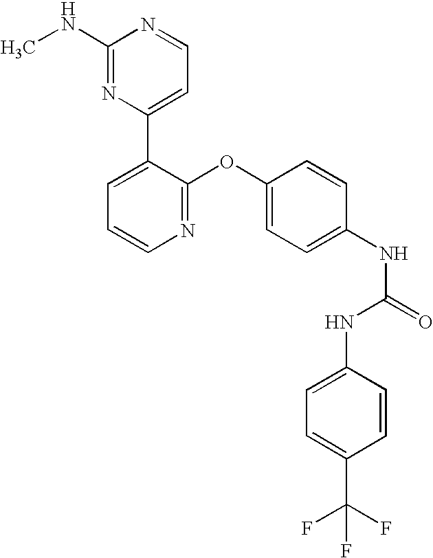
C1(NC)=NC(C2=CC=CN=C2OC2=CC=C(NC(=O)NC3=CC=C(C(F)(F)F)C=C3)C=C2)=CC=N1
